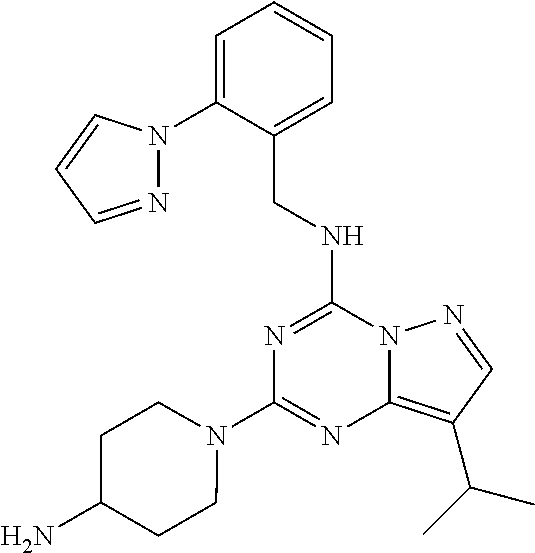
N1=C(NCC2=CC=CC=C2N2N=CC=C2)N2C(=C(C(C)C)C=N2)N=C1N1CCC(N)CC1
